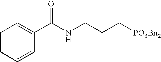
C1=CC=CC(C(NCCC[PO3Bn2])=O)=C1
